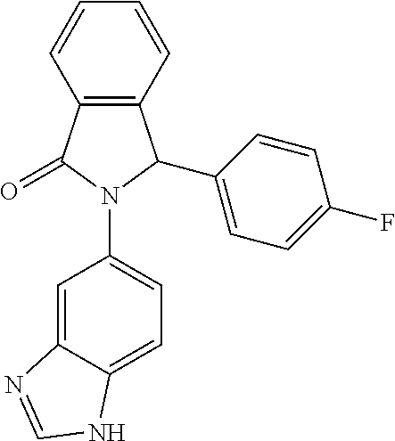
C12=C(C=CC=C1)C(C1=CC=C(F)C=C1)N(C1=CC=C3C(=C1)N=CN3)C2=O
